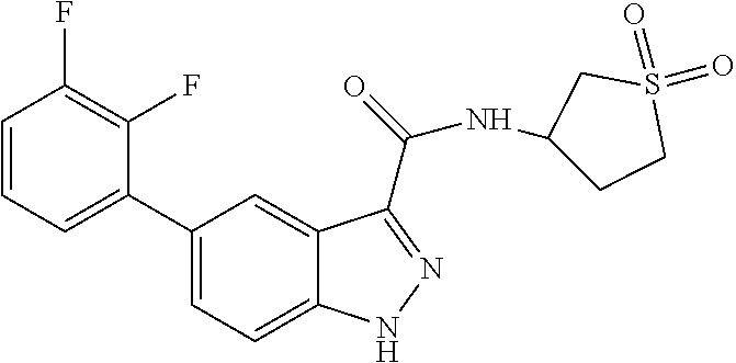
C1=CC=C(C2=CC=C3C(=C2)C(C(NC2CCS(=O)(=O)C2)=O)=NN3)C(F)=C1F
